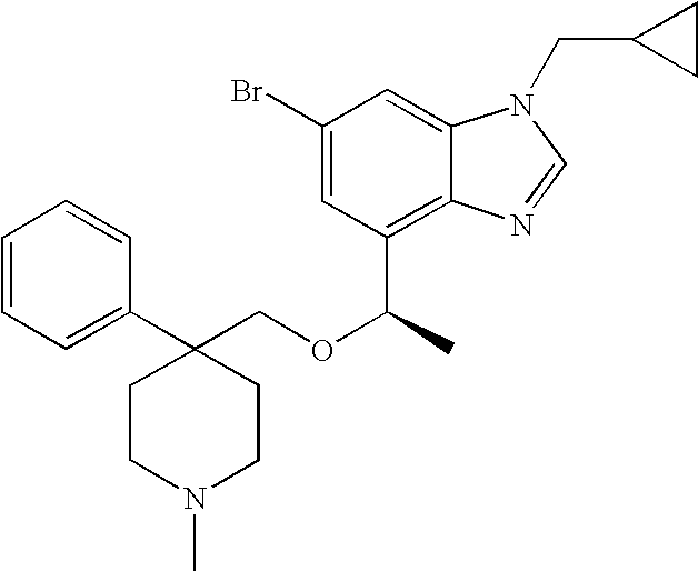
C1(C2(COC(C3=C4C(=CC(Br)=C3)N(CC3CC3)C=N4)C)CCN(C)CC2)=CC=CC=C1
